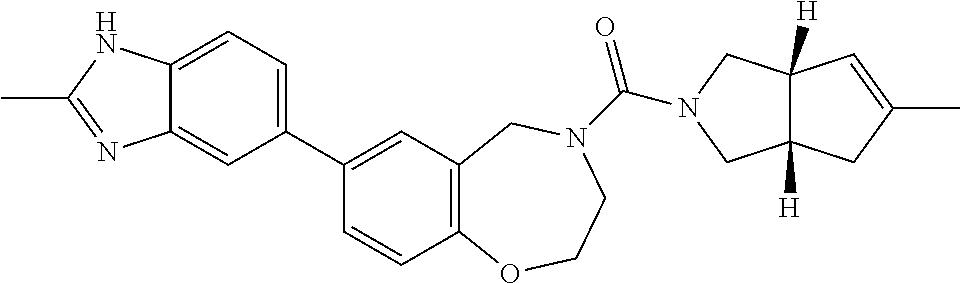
C1(C2=CC=C3C(=C2)N=C(C)N3)=CC2=C(C=C1)OCCN(C(=O)N1CC3([H])C([H])(C1)CC(C)=C3)C2
